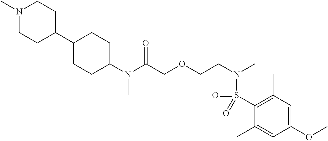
N(C(COCCN(C)S(C1=C(C)C=C(OC)C=C1C)(=O)=O)=O)(C)C1CCC(C2CCN(C)CC2)CC1
